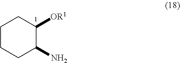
[OR1]C1CCCCC1N
